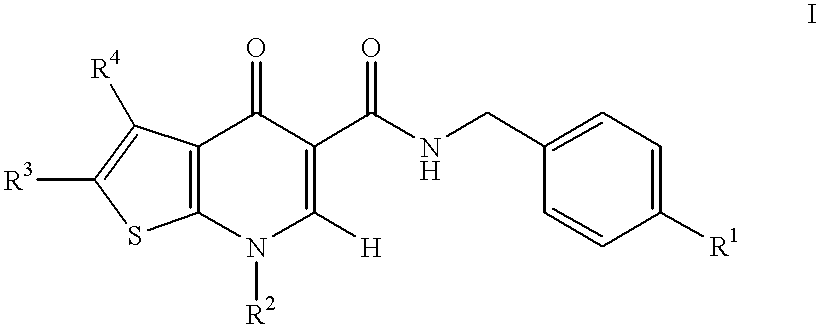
[R1]C1=CC=C(CNC(C2=C([H])N([R2])C3=C(C2=O)C([R4])=C([R3])S3)=O)C=C1
